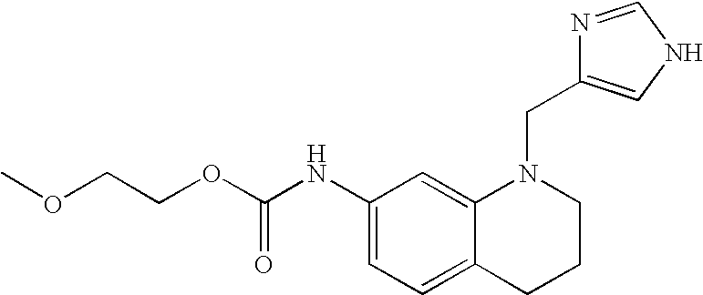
C1(NC(OCCOC)=O)=CC=C2C(=C1)N(CC1=CNC=N1)CCC2
